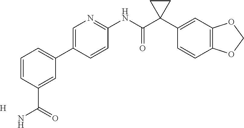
C1=CC(C(=O)N)=CC(C2=CN=C(NC(C3(C4=CC5=C(C=C4)OCO5)CC3)=O)C=C2)=C1.[H]
